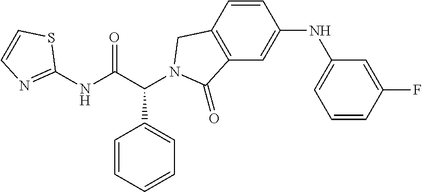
C1(NC(C(C2=CC=CC=C2)N2CC3=C(C=C(NC4=CC=CC(F)=C4)C=C3)C2=O)=O)=NC=CS1
